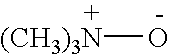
[(CH3)3N][O-]
